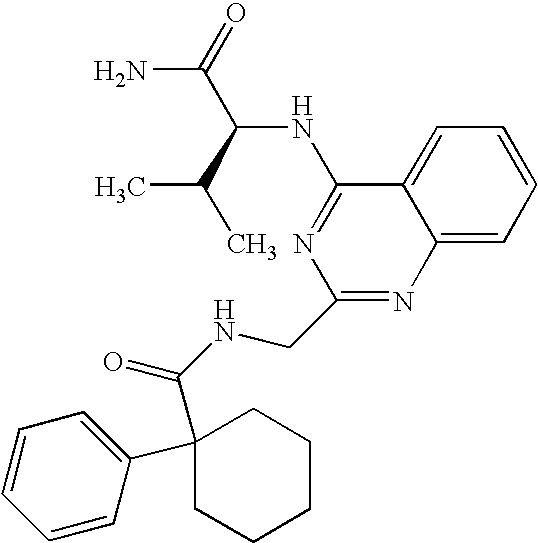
C12=CC=CC=C1C(NC(C(C)C)C(N)=O)=NC(CNC(=O)C1(C3=CC=CC=C3)CCCCC1)=N2
